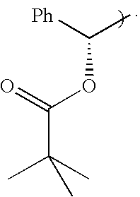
O=C(OC([Ph])C)C(C)(C)C
